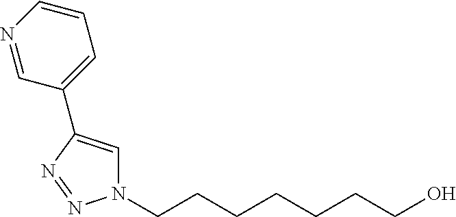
C(CCCCCCO)N1C=C(C2=CC=CN=C2)N=N1
